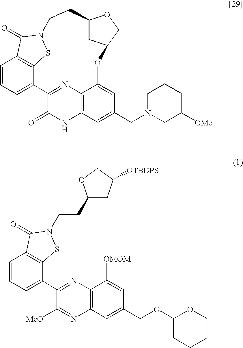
C1=CC=C2C3=C1C(=O)N(S3)CCC1CC(CO1)OC1=CC(CN3CC([OMe])CCC3)=CC3=C1N=C2C(=O)N3.C1=CC=C(C2=NC3=C(N=C2[MeO])C=C(COC2OCCCC2)C=C3[OMOM])C2=C1C(=O)N(CCC1CC([OTBDPS])CO1)S2
